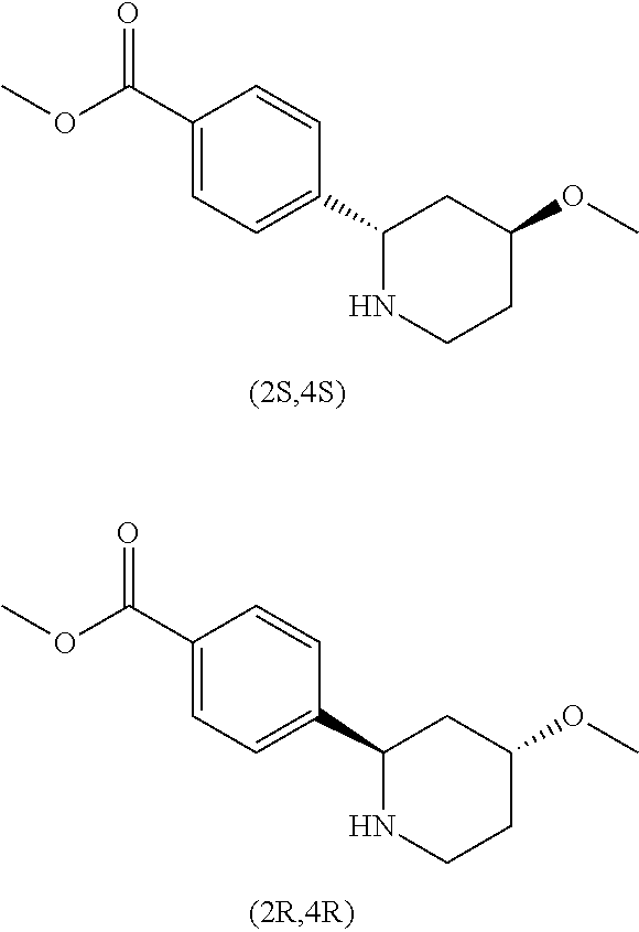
C1(C(OC)=O)=CC=C(C2NCCC(OC)C2)C=C1.C1(C(OC)=O)=CC=C(C2NCCC(OC)C2)C=C1
